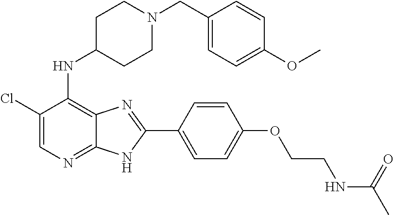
C1(Cl)=CN=C2C(=C1NC1CCN(CC3=CC=C(OC)C=C3)CC1)N=C(C1=CC=C(OCCNC(C)=O)C=C1)N2
